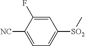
C1([NC])=CC=C([SO2]C)C=C1F
